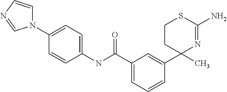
C1(C2(C)N=C(N)SCC2)=CC(C(NC2=CC=C(N3C=CN=C3)C=C2)=O)=CC=C1
